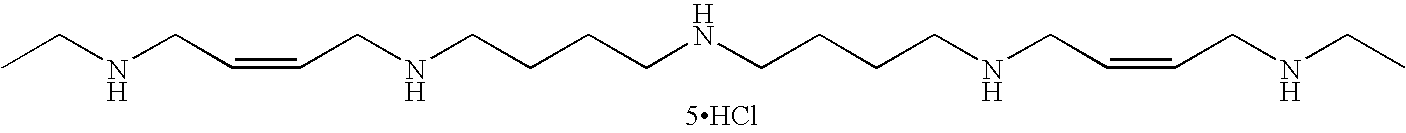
CCNCC=CCNCCCCNCCCCNCC=CCNCC.[5HCl]
